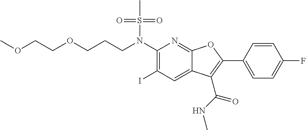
C1(N(CCCOCCOC)S(C)(=O)=O)=C(I)C=C2C(=N1)OC(C1=CC=C(F)C=C1)=C2C(NC)=O
